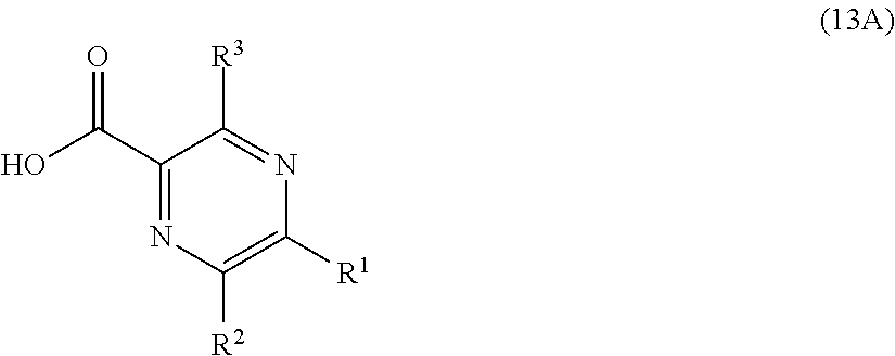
C1(C(O)=O)=NC([R2])=C([R1])N=C1[R3]
